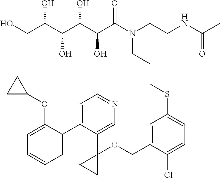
OCC(C(C(C(C(N(CCNC(C)=O)CCCSC1=CC=C(Cl)C(COC2(C3=CN=CC=C3C3=CC=CC=C3OC3CC3)CC2)=C1)=O)O)O)O)O
